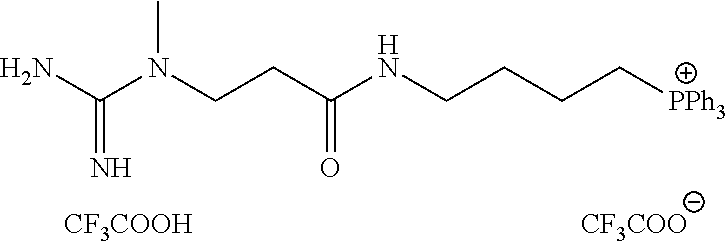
CN(CCC(NCCCC[PPh3])=O)C(N)=N.[CF3COO].[CF3COOH]
